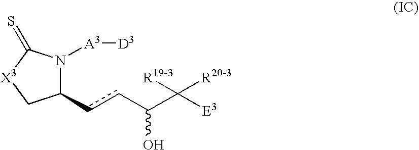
C1(ccC(C([E3])([R19-3])[R20-3])O)N([A3][D3])C(=S)[X3]C1
